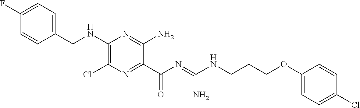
C1=C(F)C=CC(CNC2=C(Cl)N=C(C(N=C(NCCCOC3=CC=C(Cl)C=C3)N)=O)C(N)=N2)=C1
